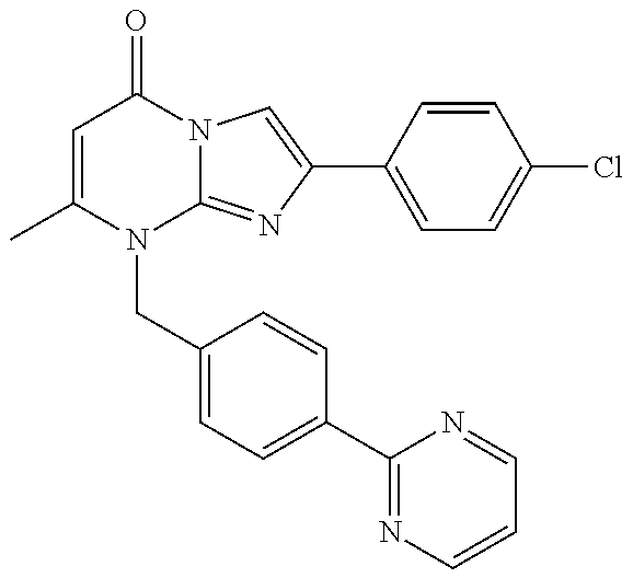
C1=C(C)N(CC2=CC=C(C3=NC=CC=N3)C=C2)C2=NC(C3=CC=C(Cl)C=C3)=CN2C1=O
